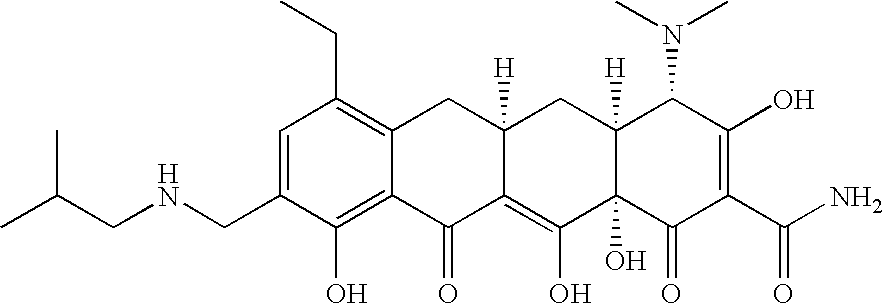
C(NCC1=CC(CC)=C2C(=C1O)C(=O)C1=C(O)C3(O)C([H])(CC1([H])C2)C(N(C)C)C(O)=C(C(N)=O)C3=O)C(C)C
